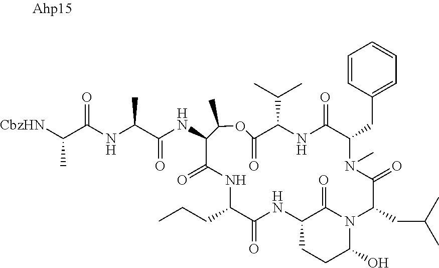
[CbzHN]C(C(NC(C(NC1C(=O)NC(CCC)C(=O)NC2CCC(O)N(C2=O)C(CC(C)C)C(=O)N(C)C(CC2=CC=CC=C2)C(=O)NC(C(C)C)C(=O)OC1C)=O)C)=O)C
